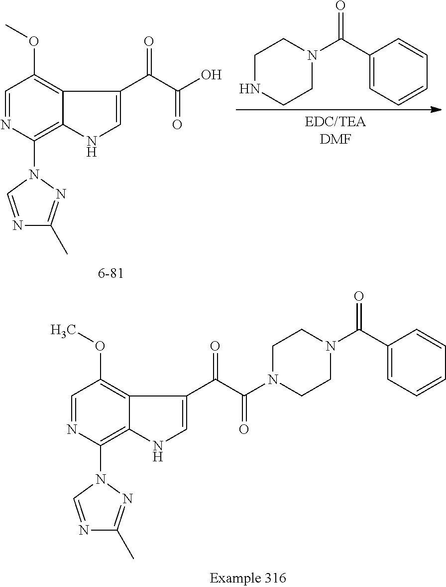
C1=NC(N2C=NC(C)=N2)=C2C(=C1OC)C(C(C(N1CCN(C(C3=CC=CC=C3)=O)CC1)=O)=O)=CN2.C1=NC(N2C=NC(C)=N2)=C2C(=C1OC)C(C(C(O)=O)=O)=CN2.C1NCCN(C(C2=CC=CC=C2)=O)C1
